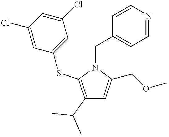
C1(C(C)C)=C(SC2=CC(Cl)=CC(Cl)=C2)N(CC2=CC=NC=C2)C(COC)=C1
